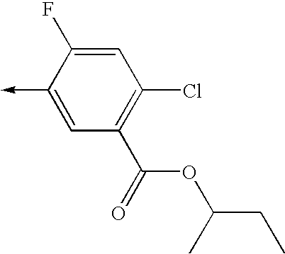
C1(->C)=CC(C(=O)OC(C)CC)=C(Cl)C=C1F
